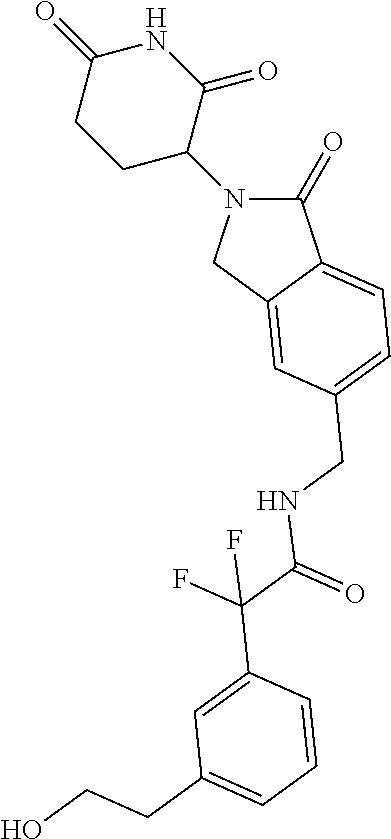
C1(=O)N(C2CCC(=O)NC2=O)CC2=CC(CNC(C(C3=CC(CCO)=CC=C3)(F)F)=O)=CC=C12
